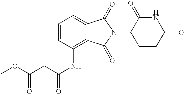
C1=C2C(=C(NC(=O)CC(OC)=O)C=C1)C(=O)N(C1CCC(=O)NC1=O)C2=O
